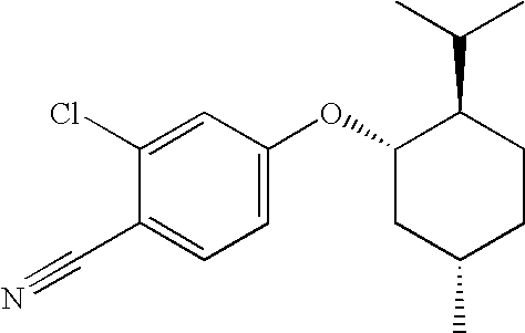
C1=C(OC2CC(C)CCC2C(C)C)C=C(Cl)C(C#N)=C1
